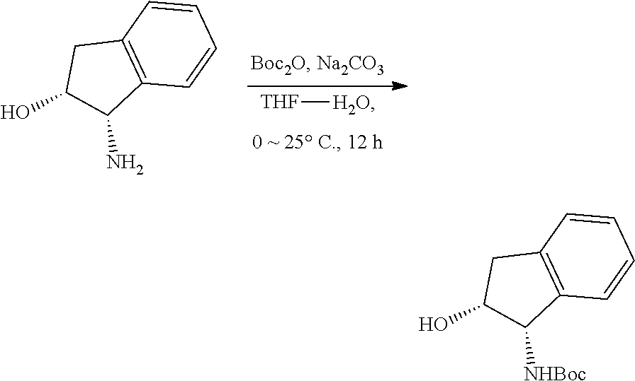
[THF][H2O].C1(N)C2=C(CC1O)C=CC=C2.C1([NHBoc])C2=C(CC1O)C=CC=C2
